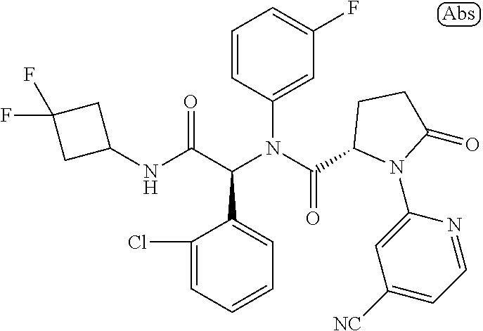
C1(NC(C(N(C(=O)C2N(C3=CC([NC])=CC=N3)C(=O)CC2)C2=CC(F)=CC=C2)C2=CC=CC=C2Cl)=O)CC(F)(F)C1
